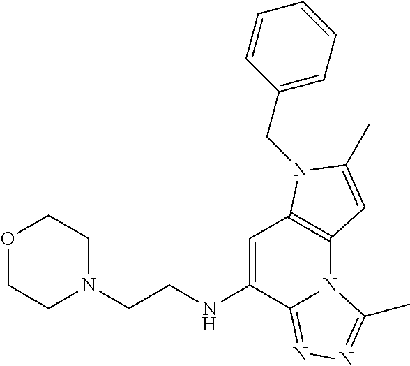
C1=C(NCCN2CCOCC2)C2=NN=C(C)N2C2=C1N(CC1=CC=CC=C1)C(C)=C2
